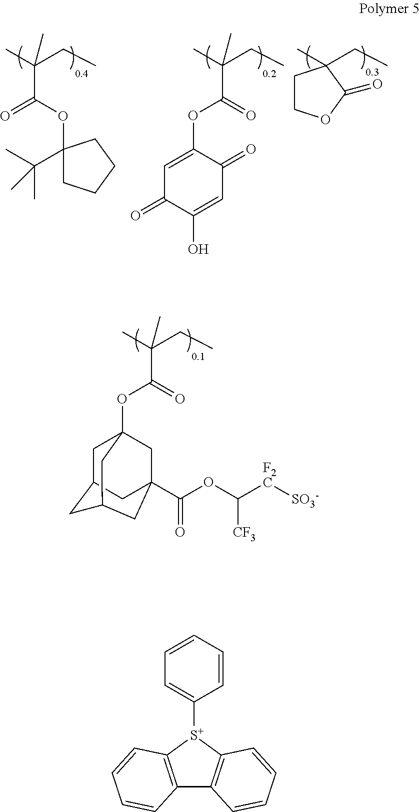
CC(CC)(C)C(=O)OC12CC3CC(C(OC([F2C][SO3-])[CF3])=O)(C1)CC(C2)C3.CC(CC)(C)C(=O)OC1=CC(=O)C(O)=CC1=O.CC(CC)(C)C(OC1(C(C)(C)C)CCCC1)=O.CC1(CC)CCOC1=O.C1=CC=C([S+]2C3=C(C4=C2C=CC=C4)C=CC=C3)C=C1
